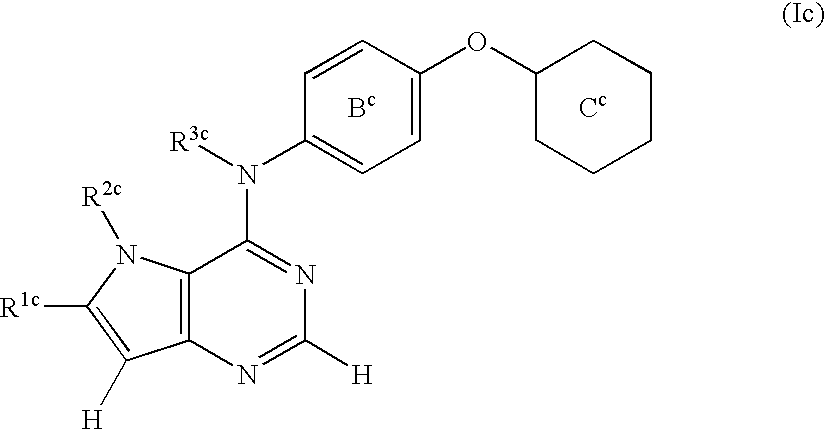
[R3c]N(C1=CC=C(OC2CCCCC2)C=C1)C1=NC([H])=NC2=C1N([R2c])C([R1c])=C2[H].[Bc].[Cc]
